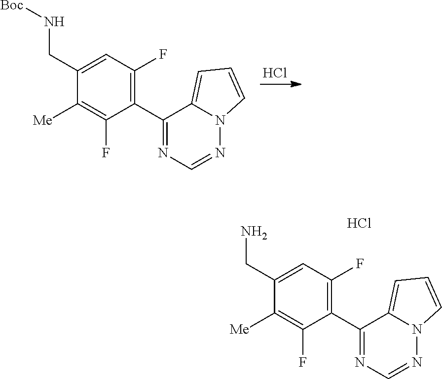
Cl.C1(C2=C(F)C=C(CN[Boc])C([Me])=C2F)=NC=NN2C1=CC=C2.C1(C2=C(F)C=C(CN)C([Me])=C2F)=NC=NN2C1=CC=C2.Cl
